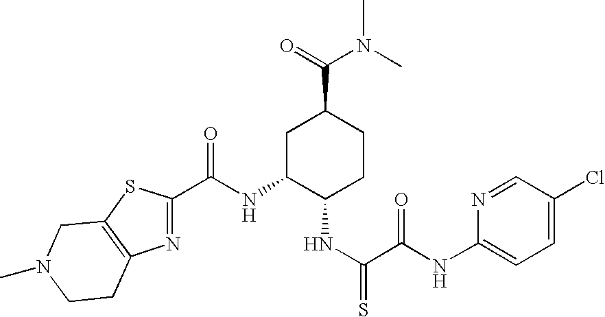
C(NC1C(NC(=S)C(=O)NC2=CC=C(Cl)C=N2)CCC(C(=O)N(C)C)C1)(=O)C1=NC2=C(S1)CN(C)CC2
